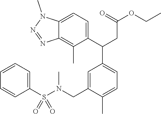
C1=CC=C(S(N(CC2=CC(C(C3=CC=C4C(=C3C)N=NN4C)CC(=O)OCC)=CC=C2C)C)(=O)=O)C=C1
